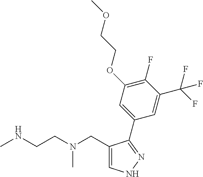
C1(CN(CCNC)C)=CNN=C1C1=CC(OCCOC)=C(F)C(C(F)(F)F)=C1
